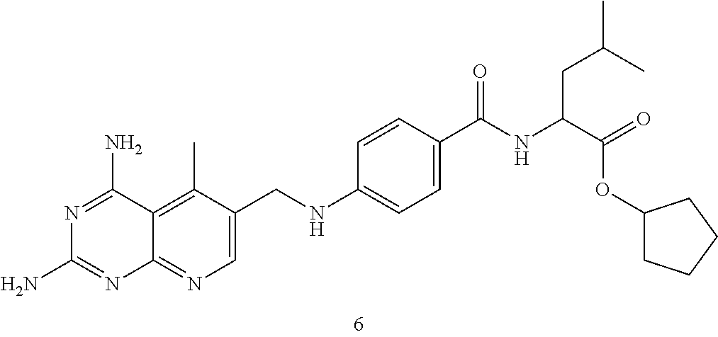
C1=C(CNC2=CC=C(C(NC(CC(C)C)C(OC3CCCC3)=O)=O)C=C2)C(C)=C2C(=N1)N=C(N)N=C2N
